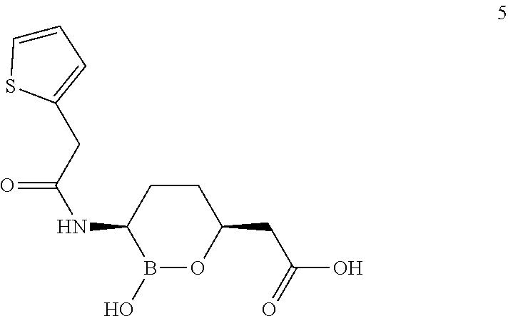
C(C(NC1B(O)OC(CC(O)=O)CC1)=O)C1=CC=CS1
